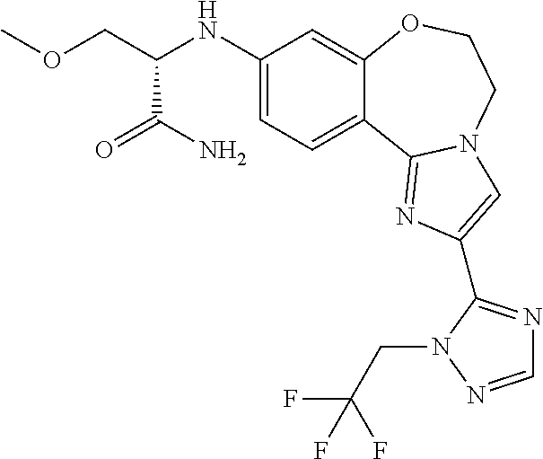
C1(NC(COC)C(N)=O)=CC=C2C(=C1)OCCN1C2=NC(C2=NC=NN2CC(F)(F)F)=C1
